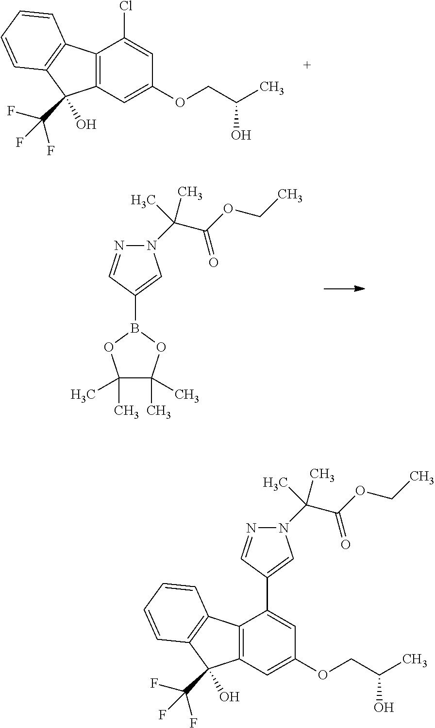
N1(C(C(OCC)=O)(C)C)N=CC(B2OC(C)(C)C(C)(C)O2)=C1.C12=C(C=C(OCC(C)O)C=C1Cl)C(O)(C(F)(F)F)C1=C2C=CC=C1.N1(C(C(OCC)=O)(C)C)N=CC(C2=CC(OCC(C)O)=CC3=C2C2=C(C=CC=C2)C3(O)C(F)(F)F)=C1
